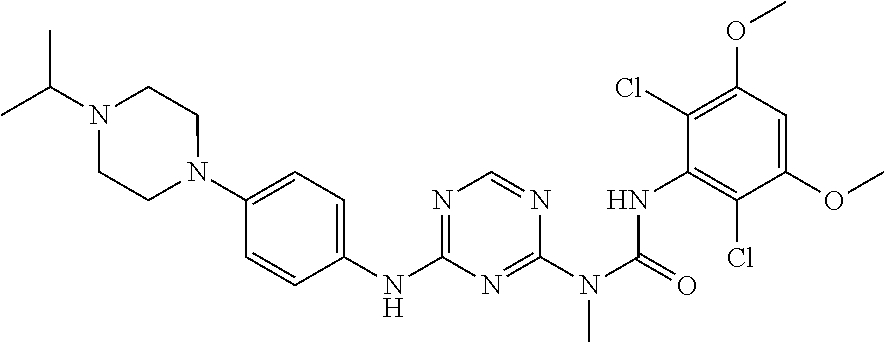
C1=C(N2CCN(C(C)C)CC2)C=CC(NC2=NC=NC(N(C(NC3=C(Cl)C(OC)=CC(OC)=C3Cl)=O)C)=N2)=C1
